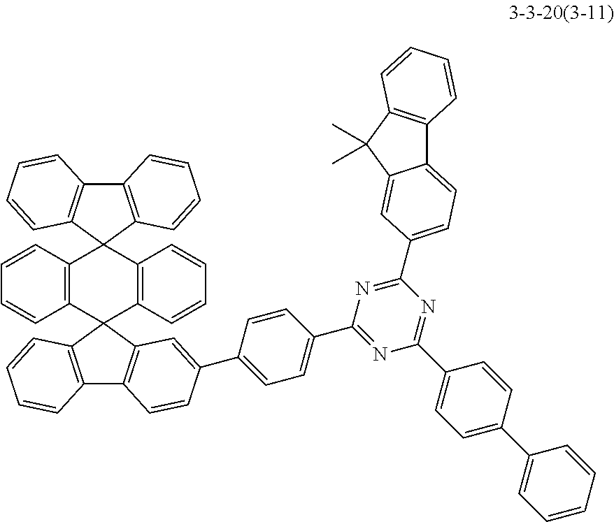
C12=C(C3(C4=C1C=CC=C4)C1=C(C4(C5=C3C=CC=C5)C3=C(C5=C4C=CC=C5)C=CC(C4=CC=C(C5=NC(C6=CC=C(C7=CC=CC=C7)C=C6)=NC(C6=CC=C7C8=C(C(C)(C)C7=C6)C=CC=C8)=N5)C=C4)=C3)C=CC=C1)C=CC=C2
